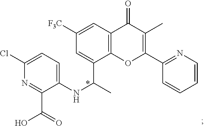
N1=C(C(O)=O)C(NC(C)C2=CC([F3C])=CC3=C2OC(C2=NC=CC=C2)=C(C)C3=O)=CC=C1Cl
